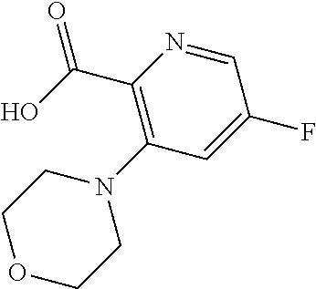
C(C1=C(N2CCOCC2)C=C(F)C=N1)(O)=O
